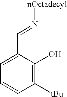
[nOctadecyl]N=CC1=CC=CC([tBu])=C1O
